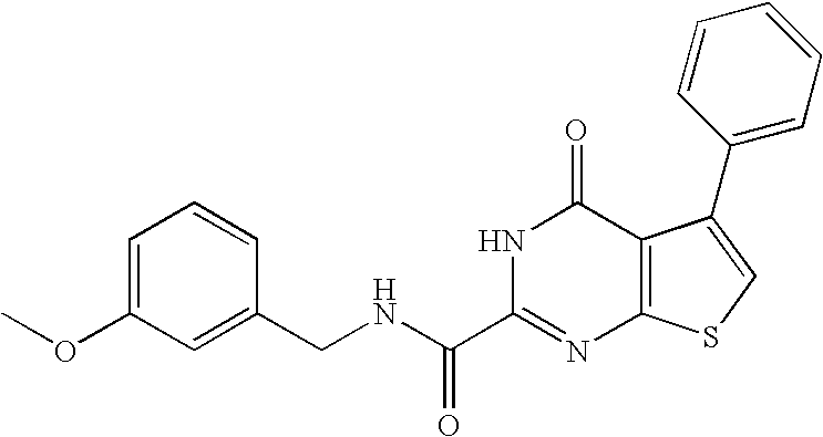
C1(CNC(C2=NC3=C(C(=O)N2)C(C2=CC=CC=C2)=CS3)=O)=CC(OC)=CC=C1
